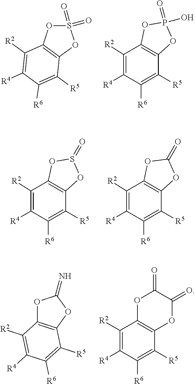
S1(=O)(=O)OC2=C(O1)C([R5])=C([R6])C([R4])=C2[R2].[R2]C1=C([R4])C([R6])=C([R5])C2=C1OP(=O)(O)O2.[R2]C1=C([R4])C([R6])=C([R5])C2=C1OS(=O)O2.[R2]C1=C([R4])C([R6])=C([R5])C2=C1OC(=O)O2.O1C2=C(OC1=N)C([R5])=C([R6])C([R4])=C2[R2].C1([R2])=C([R4])C([R6])=C([R5])C2=C1OC(=O)C(=O)O2
